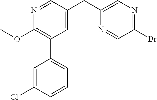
C1(Br)=NC=C(CC2=CC(C3=CC=CC(Cl)=C3)=C(OC)N=C2)N=C1
